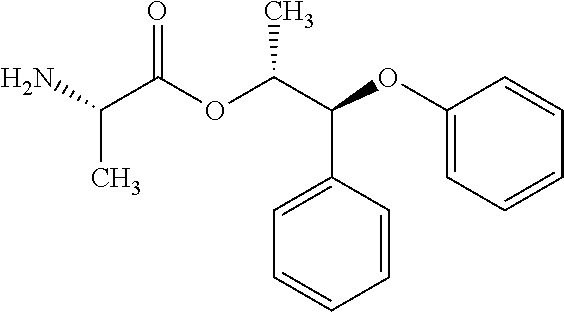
NC(C(OC(C(C1=CC=CC=C1)OC1=CC=CC=C1)C)=O)C
